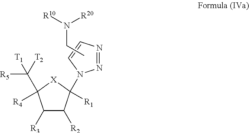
C1([R3])C([R2])C([R1])(N2N=NC=C2)[X]C1([R4])C([R5])([T2])[T1].N(CC)([R10])[R20]
